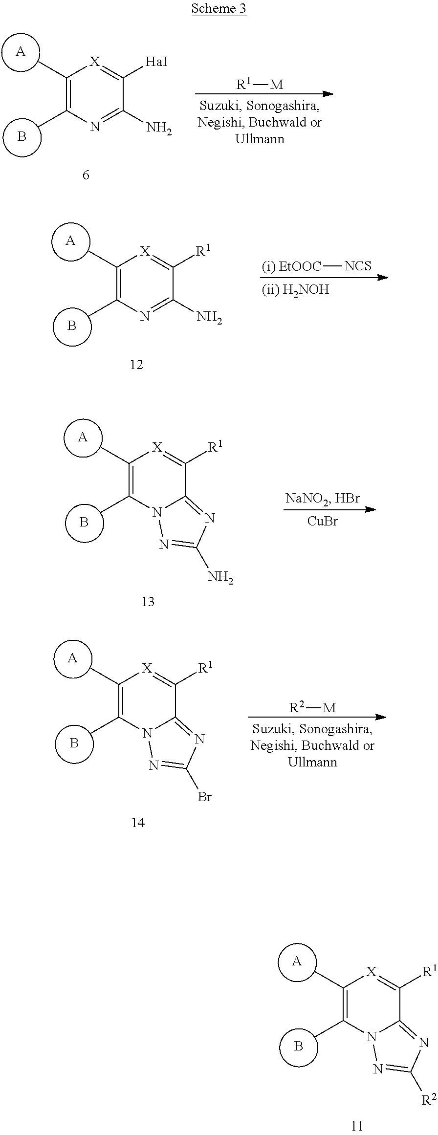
[A].B.N12C(=NC([R2])=N1)C([R1])=[X]C(C)=C2C.[R1][M].[A].B.N1=C(N)C([HaI])=[X]C(C)=C1C.[A].B.N1=C(N)C([R1])=[X]C(C)=C1C.[(i) EtOOC][NCS].[A].B.N12C(=NC(N)=N1)C([R1])=[X]C(C)=C2C.[CuBr].[A].B.N12C(=NC(Br)=N1)C([R1])=[X]C(C)=C2C.[R2][M]
